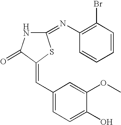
C1(C=C2C(=O)NC(=NC3=C(Br)C=CC=C3)S2)=CC=C(O)C(OC)=C1
